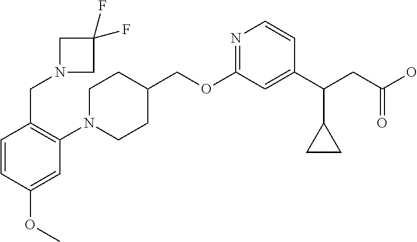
C(N1CC(F)(F)C1)C1=C(N2CCC(COC3=NC=CC(C(CC(O)=O)C4CC4)=C3)CC2)C=C(OC)C=C1
